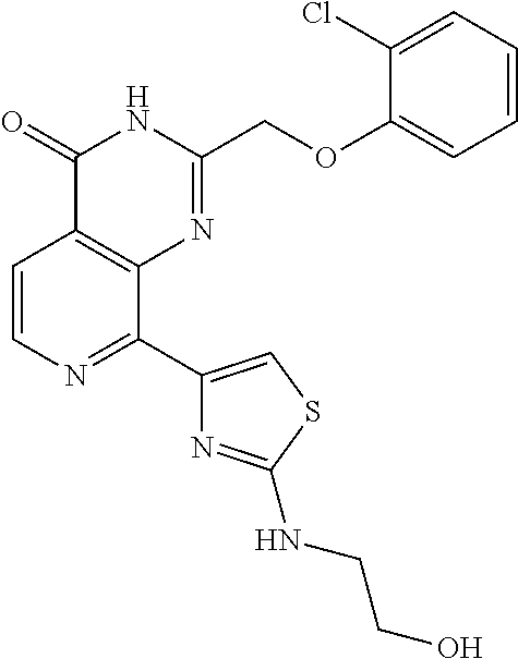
C1=CN=C(C2=CSC(NCCO)=N2)C2=C1C(=O)NC(COC1=CC=CC=C1Cl)=N2
